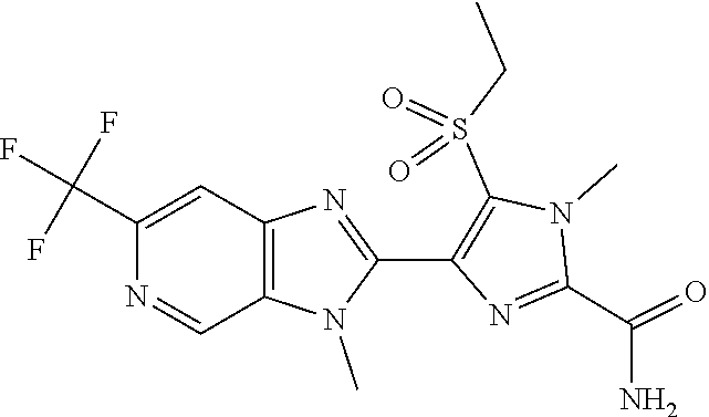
C12=C(N(C)C(C3=C(S(CC)(=O)=O)N(C)C(C(N)=O)=N3)=N1)C=NC(C(F)(F)F)=C2
